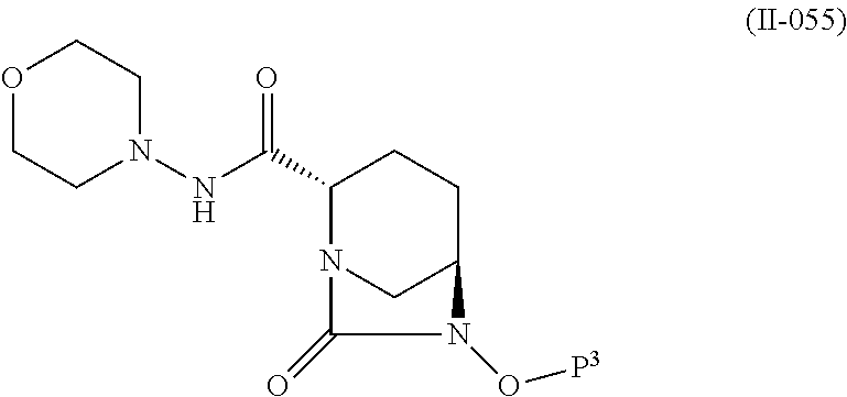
C1(C(NN2CCOCC2)=O)N2CC(CC1)N(O[P3])C2=O
